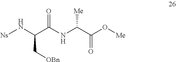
O=C(C(C[OBn])N[Ns])NC([Me])C(=O)O[Me]
